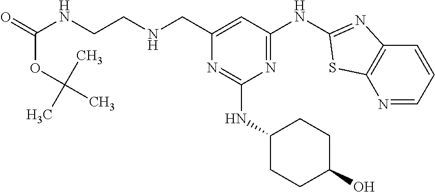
N1=CC=CC2=C1SC(NC1=NC(NC3CCC(O)CC3)=NC(CNCCNC(=O)OC(C)(C)C)=C1)=N2
